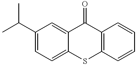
C1(C(C)C)=CC=C2C(=C1)C(=O)C1=C(S2)C=CC=C1
